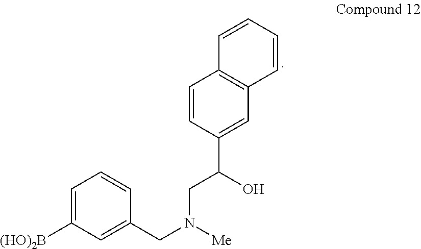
C1=CC2=C(C=C1)C=C(C(O)CN(CC1=CC([(HO)2B])=CC=C1)[Me])C=C2
